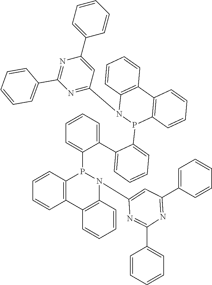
C12=C(C=CC=C1)P(C1=CC=CC=C1C1=CC=CC=C1P1C3=C(C4=C(N1C1=NC(C5=CC=CC=C5)=NC(C5=CC=CC=C5)=C1)C=CC=C4)C=CC=C3)N(C1=CC(C3=CC=CC=C3)=NC(C3=CC=CC=C3)=N1)C1=C2C=CC=C1
